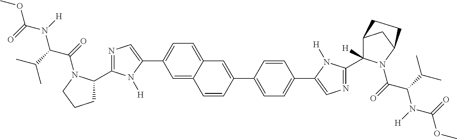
C1=C2C(=CC=C1C1=CN=C(C3CCCN3C(=O)C(C(C)C)N([H])C(=O)OC)N1[H])C=C(C1=CC=C(C3=CN=C(C4([H])C5CC(N4C(=O)C(C(C)C)N([H])C(=O)OC)CC5)N3[H])C=C1)C=C2
